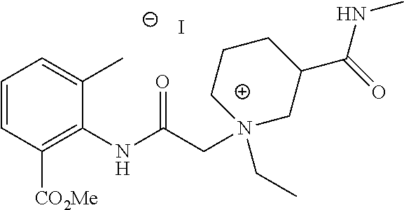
C1=CC([CO2Me])=C(NC(CN2(CC)CC(C(=O)NC)CCC2)=O)C(C)=C1.I
